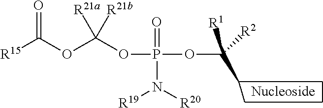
P(OC(C)([R1])[R2])(=O)(N([R19])[R20])OC(OC([R15])=O)([R21a])[R21b]
